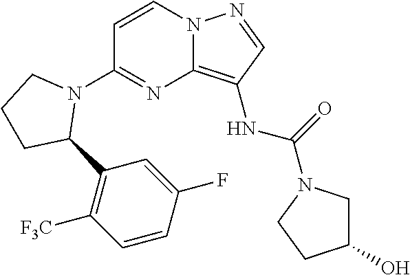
C1=CN2C(=C(NC(N3CCC(O)C3)=O)C=N2)N=C1N1CCCC1C1=C([F3C])C=CC(F)=C1
